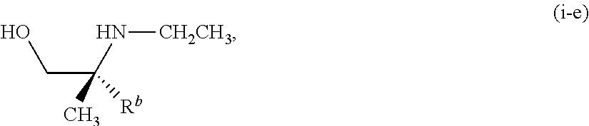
C(C([Rb])(N[CH2CH3])C)O
